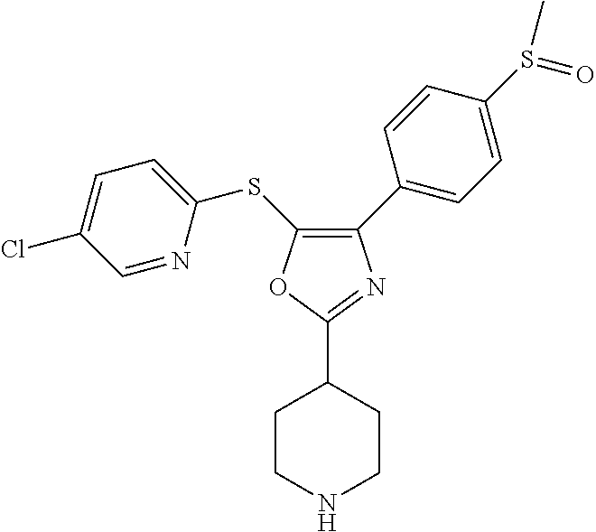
C1(C2=CC=C(S(=O)C)C=C2)=C(SC2=CC=C(Cl)C=N2)OC(C2CCNCC2)=N1
